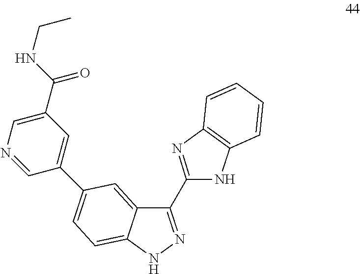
C1(C2=NC3=C(N2)C=CC=C3)=NNC2=CC=C(C3=CC(C(NCC)=O)=CN=C3)C=C12
